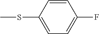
C1=CC(SC)=CC=C1F
